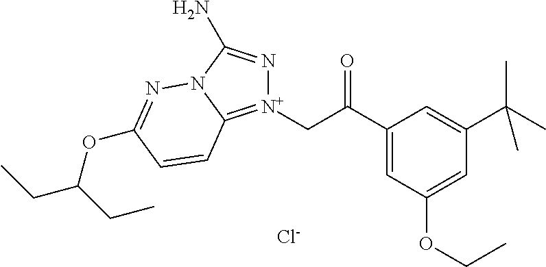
[Cl-].C(C(=O)C1=CC(OCC)=CC(C(C)(C)C)=C1)[N+]1=C2N(C(N)=N1)N=C(OC(CC)CC)C=C2
